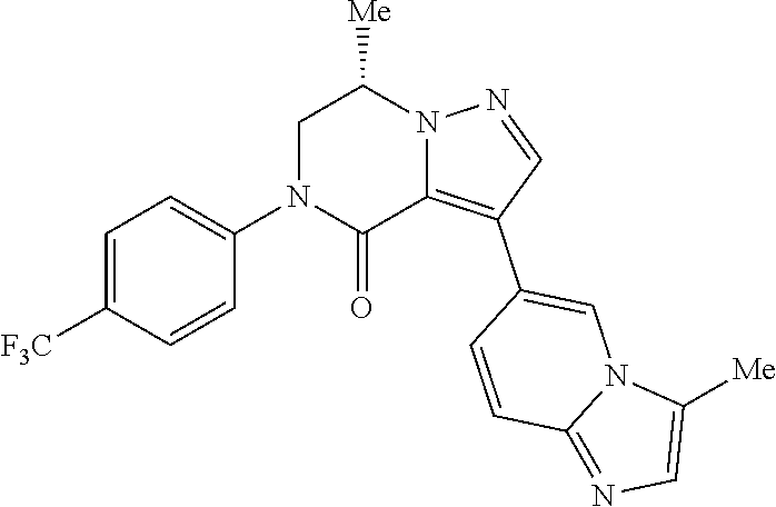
C1=CC(C2=C3C(=O)N(C4=CC=C([F3C])C=C4)CC([Me])N3N=C2)=CN2C1=NC=C2[Me]
